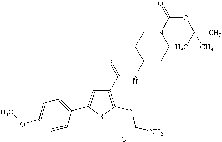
C1(NC(=O)N)=C(C(NC2CCN(C(=O)OC(C)(C)C)CC2)=O)C=C(C2=CC=C(OC)C=C2)S1
